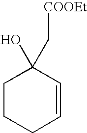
C1CCC=CC1(O)C[COOEt]
